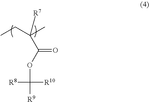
CCC(C)(C(OC([R9])([R10])[R8])=O)[R7]
